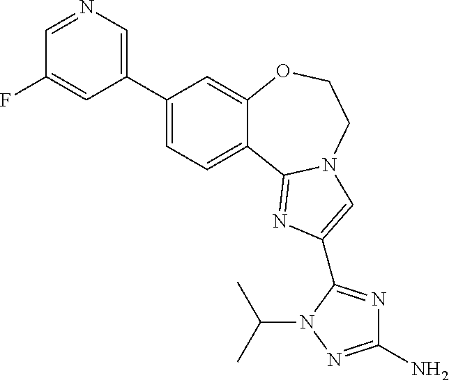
C1(C2=CN=CC(F)=C2)=CC=C2C(=C1)OCCN1C2=NC(C2=NC(N)=NN2C(C)C)=C1
